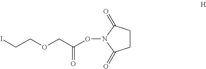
N1(OC(COCCI)=O)C(=O)CCC1=O
